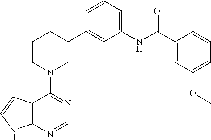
C12=C(N=CN=C1N1CC(C3=CC(NC(C4=CC(OC)=CC=C4)=O)=CC=C3)CCC1)NC=C2
